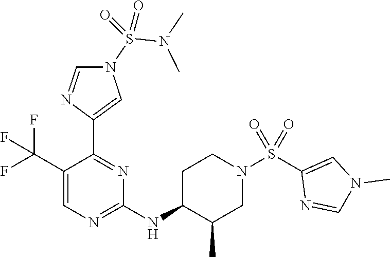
C1C(NC2=NC=C(C(F)(F)F)C(C3=CN(S(N(C)C)(=O)=O)C=N3)=N2)C(C)CN(S(C2=CN(C)C=N2)(=O)=O)C1
